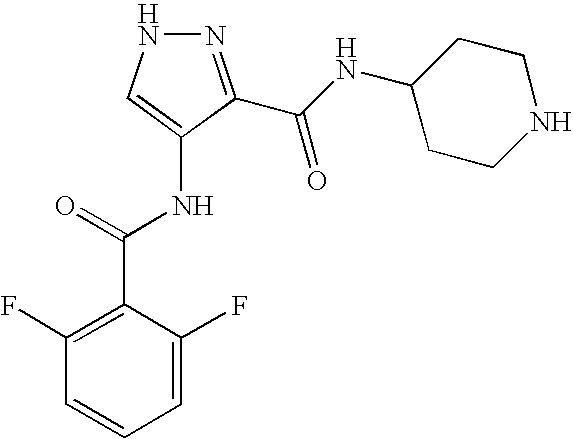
N1N=C(C(NC2CCNCC2)=O)C(NC(=O)C2=C(F)C=CC=C2F)=C1
